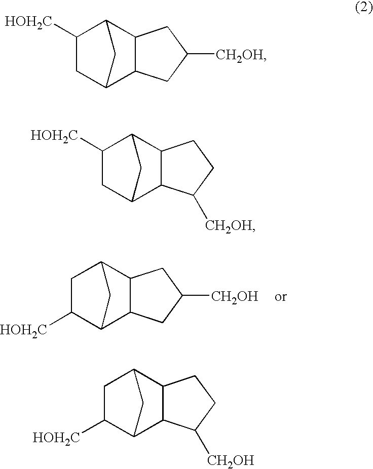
C1([HOH2C])C2C3C(C(C1)C2)CC([CH2OH])C3.C1C2C3C(C(C1[HOH2C])C2)CC([CH2OH])C3.C1C2C3C(C(C1[HOH2C])C2)CCC3[CH2OH].C1([HOH2C])C2C3C(C(C1)C2)CCC3[CH2OH]
